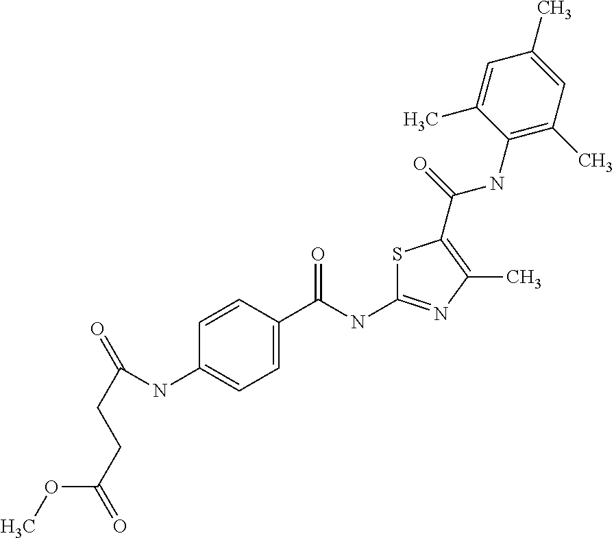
C1=C(C(=O)NC2=NC(C)=C(C(NC3=C(C)C=C(C)C=C3C)=O)S2)C=CC(NC(=O)CCC(OC)=O)=C1
